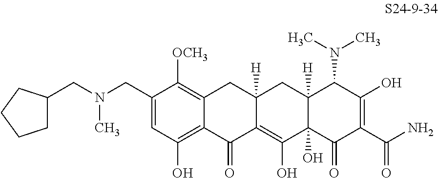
C1=C(CN(CC2CCCC2)C)C([OCH3])=C2C(=C1O)C(=O)C1=C(O)C3(O)C([H])(CC1([H])C2)C(N(C)C)C(O)=C(C(N)=O)C3=O
